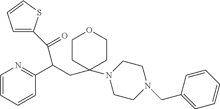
C1=CC=CC(C(CC2(N3CCN(CC4=CC=CC=C4)CC3)CCOCC2)C(=O)C2=CC=CS2)=N1
